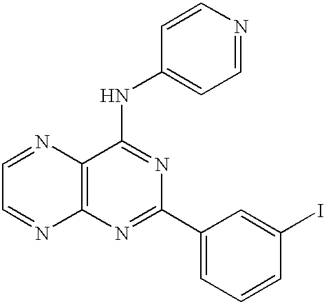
C1=NC2=C(N=C1)N=C(C1=CC=CC(I)=C1)N=C2NC1=CC=NC=C1
